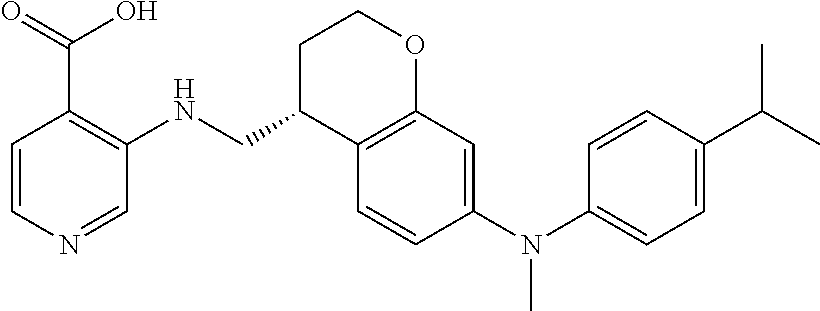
C1=CN=CC(NCC2C3=C(OCC2)C=C(N(C2=CC=C(C(C)C)C=C2)C)C=C3)=C1C(=O)O
